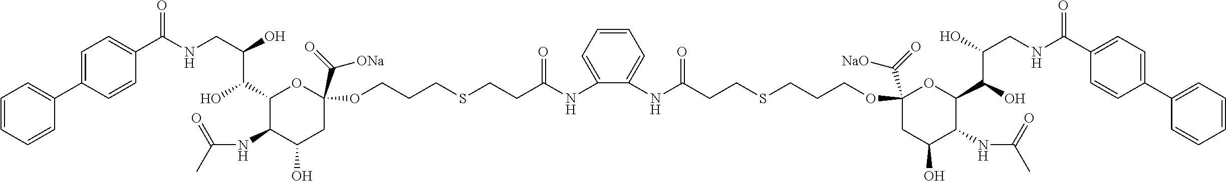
C1=CC=CC(C2=CC=C(C(NCC(O)C(C3C(NC(C)=O)C(O)CC(C(=O)[ONa])(OCCCSCCC(NC4=CC=CC=C4NC(=O)CCSCCCOC4(C(=O)[NaO])CC(O)C(NC(C)=O)C(C(O)C(O)CNC(C5=CC=C(C6=CC=CC=C6)C=C5)=O)O4)=O)O3)O)=O)C=C2)=C1
